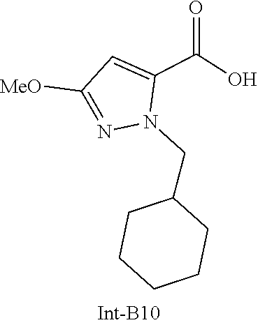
C1=C(C(=O)O)N(CC2CCCCC2)N=C1[MeO]
